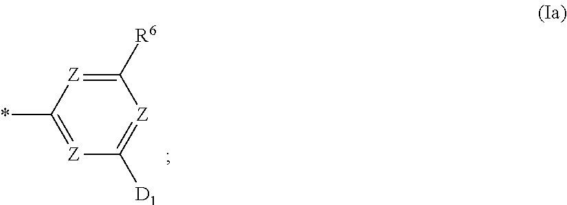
C1(*)=[Z]C([D1])=[Z]C([R6])=[Z]1
